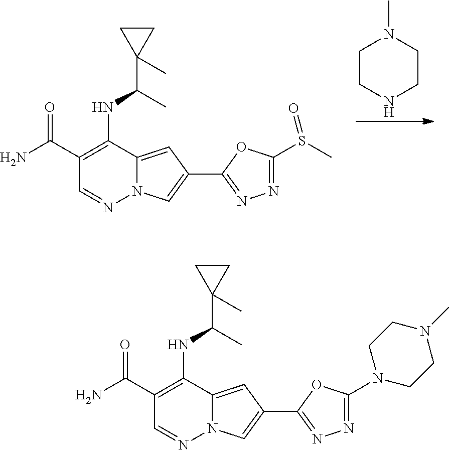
C1(C(N)=O)=C(NC(C2(C)CC2)C)C2=CC(C3=NN=C(S(C)=O)O3)=CN2N=C1.C1CNCCN1C.C1(C(N)=O)=C(NC(C2(C)CC2)C)C2=CC(C3=NN=C(N4CCN(C)CC4)O3)=CN2N=C1
